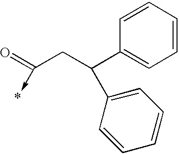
C1=CC=CC(C(CC(=O)->*)C2=CC=CC=C2)=C1
